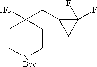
C1C[NBoc]CCC1(O)CC1CC1(F)F
